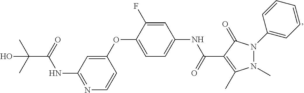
C1(OC2=CC=C(NC(C3=C(C)N(C)N(C4=CC=CC=C4)C3=O)=O)C=C2F)=CC(NC(=O)C(C)(C)O)=NC=C1
